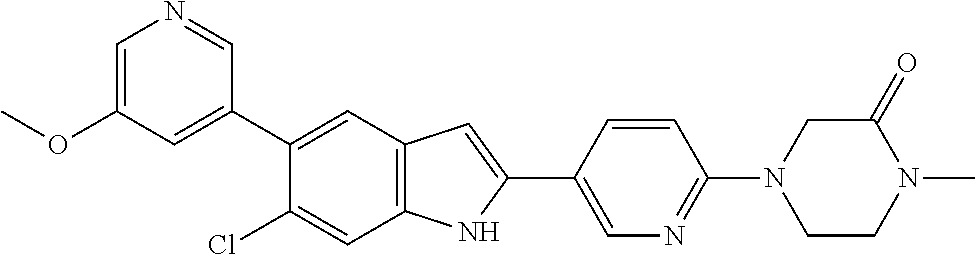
C1=C(OC)C=C(C2=CC3=C(C=C2Cl)NC(C2=CN=C(N4CCN(C)C(=O)C4)C=C2)=C3)C=N1
